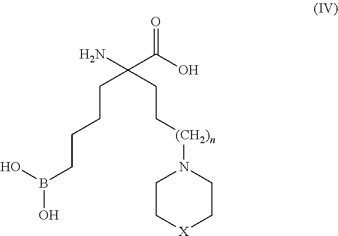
C(C(O)=O)(N)(CC[(CH2)n]N1CC[X]CC1)CCCCB(O)O
